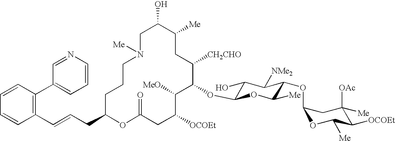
C1C(O)C([Me])CC([CH2CHO])C(OC2C(O)C([NMe2])C(OC3OC([Me])C([OCOEt])C([OAc])([Me])C3)C([Me])O2)C([MeO])C([OCOEt])CC(=O)OC(CC=CC2=C(C3=CC=CN=C3)C=CC=C2)CCCN1[Me]
